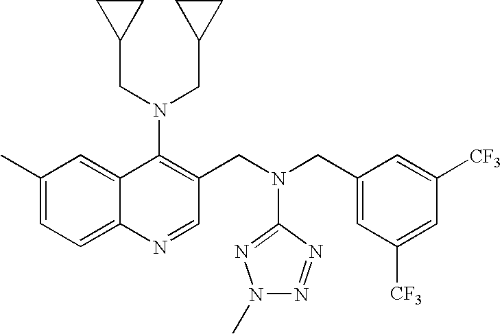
C1(C)=CC=C2C(=C1)C(N(CC1CC1)CC1CC1)=C(CN(CC1=CC([CF3])=CC([CF3])=C1)C1=NN(C)N=N1)C=N2
